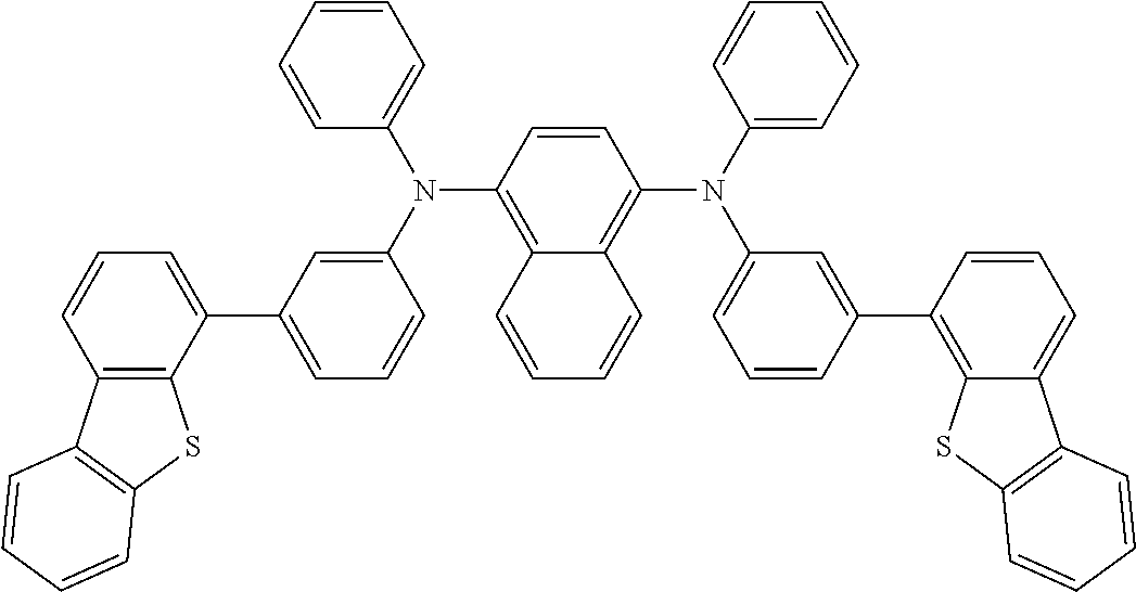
C12=C(N(C3=CC(C4=CC=CC5=C4SC4=C5C=CC=C4)=CC=C3)C3=CC=CC=C3)C=CC(N(C3=CC=CC=C3)C3=CC=CC(C4=C5C(=CC=C4)C4=C(S5)C=CC=C4)=C3)=C1C=CC=C2
